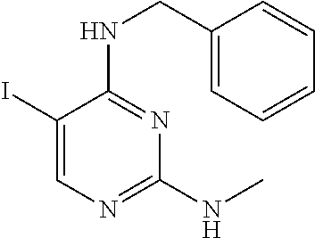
C1(I)=CN=C(NC)N=C1NCC1=CC=CC=C1
